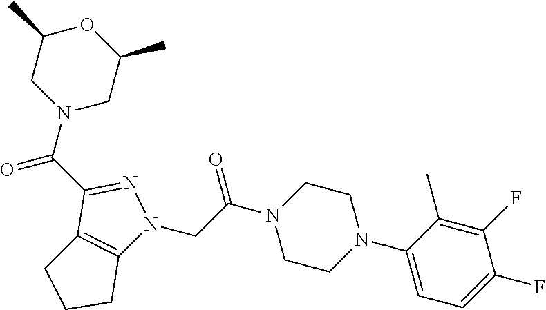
C1(C(N2CC(C)OC(C)C2)=O)=NN(CC(N2CCN(C3=CC=C(F)C(F)=C3C)CC2)=O)C2=C1CCC2
